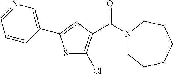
S1C(Cl)=C(C(N2CCCCCC2)=O)C=C1C1=CN=CC=C1
